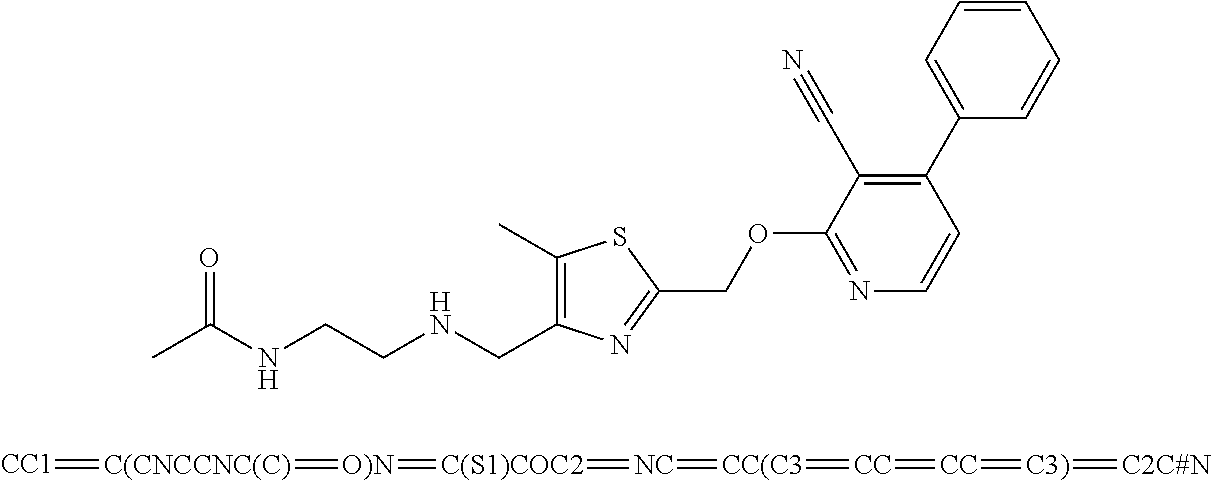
CC(NCCNCC1=C(C)SC(COC2=NC=CC(C3=CC=CC=C3)=C2C#N)=N1)=O.[CC1]=[C(CNCCNC(C)]=[O)N]=[C(S1)COC2]=[NC]=[CC(C3]=[CC]=[CC]=[C3)]=[C2C#N]
